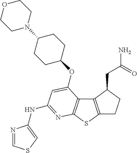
C12=C(SC3=C1C(OC1CCC(N4CCOCC4)CC1)=CC(NC1=CSC=N1)=N3)CCC2CC(N)=O
